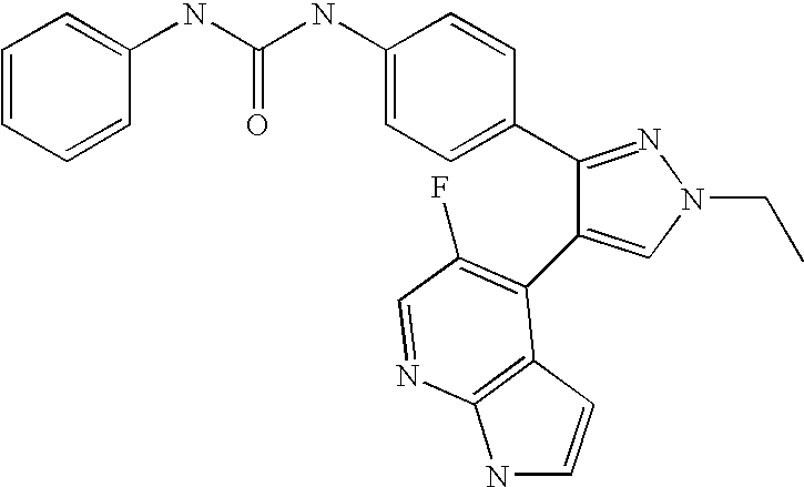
C(NC1=CC=C(C2=NN(CC)C=C2C2=C(F)C=NC3=C2C=CN3)C=C1)(=O)NC1=CC=CC=C1
